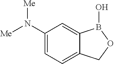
N(C1=CC=C2C(=C1)B(O)OC2)([Me])[Me]
